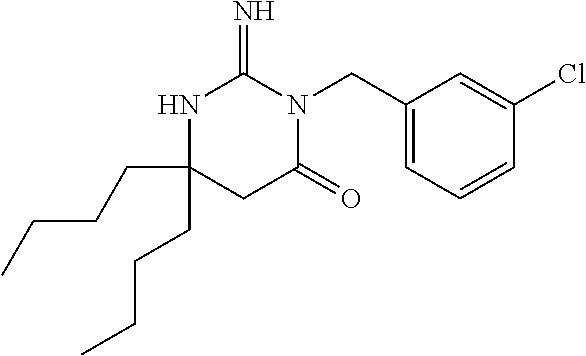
N1C(CCCC)(CCCC)CC(=O)N(CC2=CC=CC(Cl)=C2)C1=N
